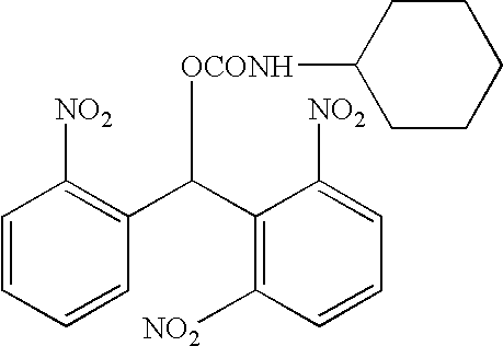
[OCONH](C(C1=C([NO2])C=CC=C1[NO2])C1=C([NO2])C=CC=C1)C1CCCCC1
